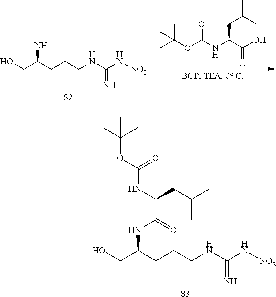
OCC(CCCNC(N[NO2])=N)N.N(C(OC(C)(C)C)=O)C(C(O)=O)CC(C)C.[S2].OCC(CCCNC(N[NO2])=N)NC(C(CC(C)C)NC(=O)OC(C)(C)C)=O.[S3]
